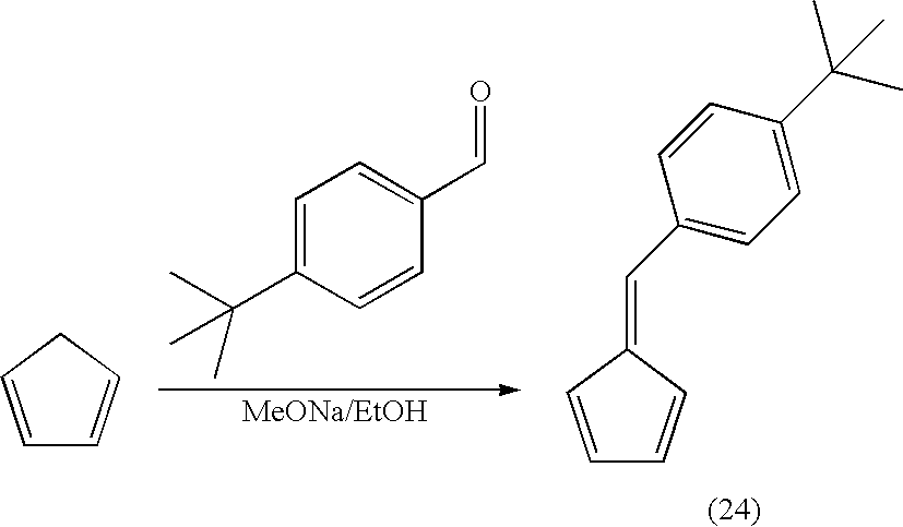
C1=C(C(C)(C)C)C=CC(C=O)=C1.C1=CCC=C1.C1=CC(=CC2=CC=C(C(C)(C)C)C=C2)C=C1
